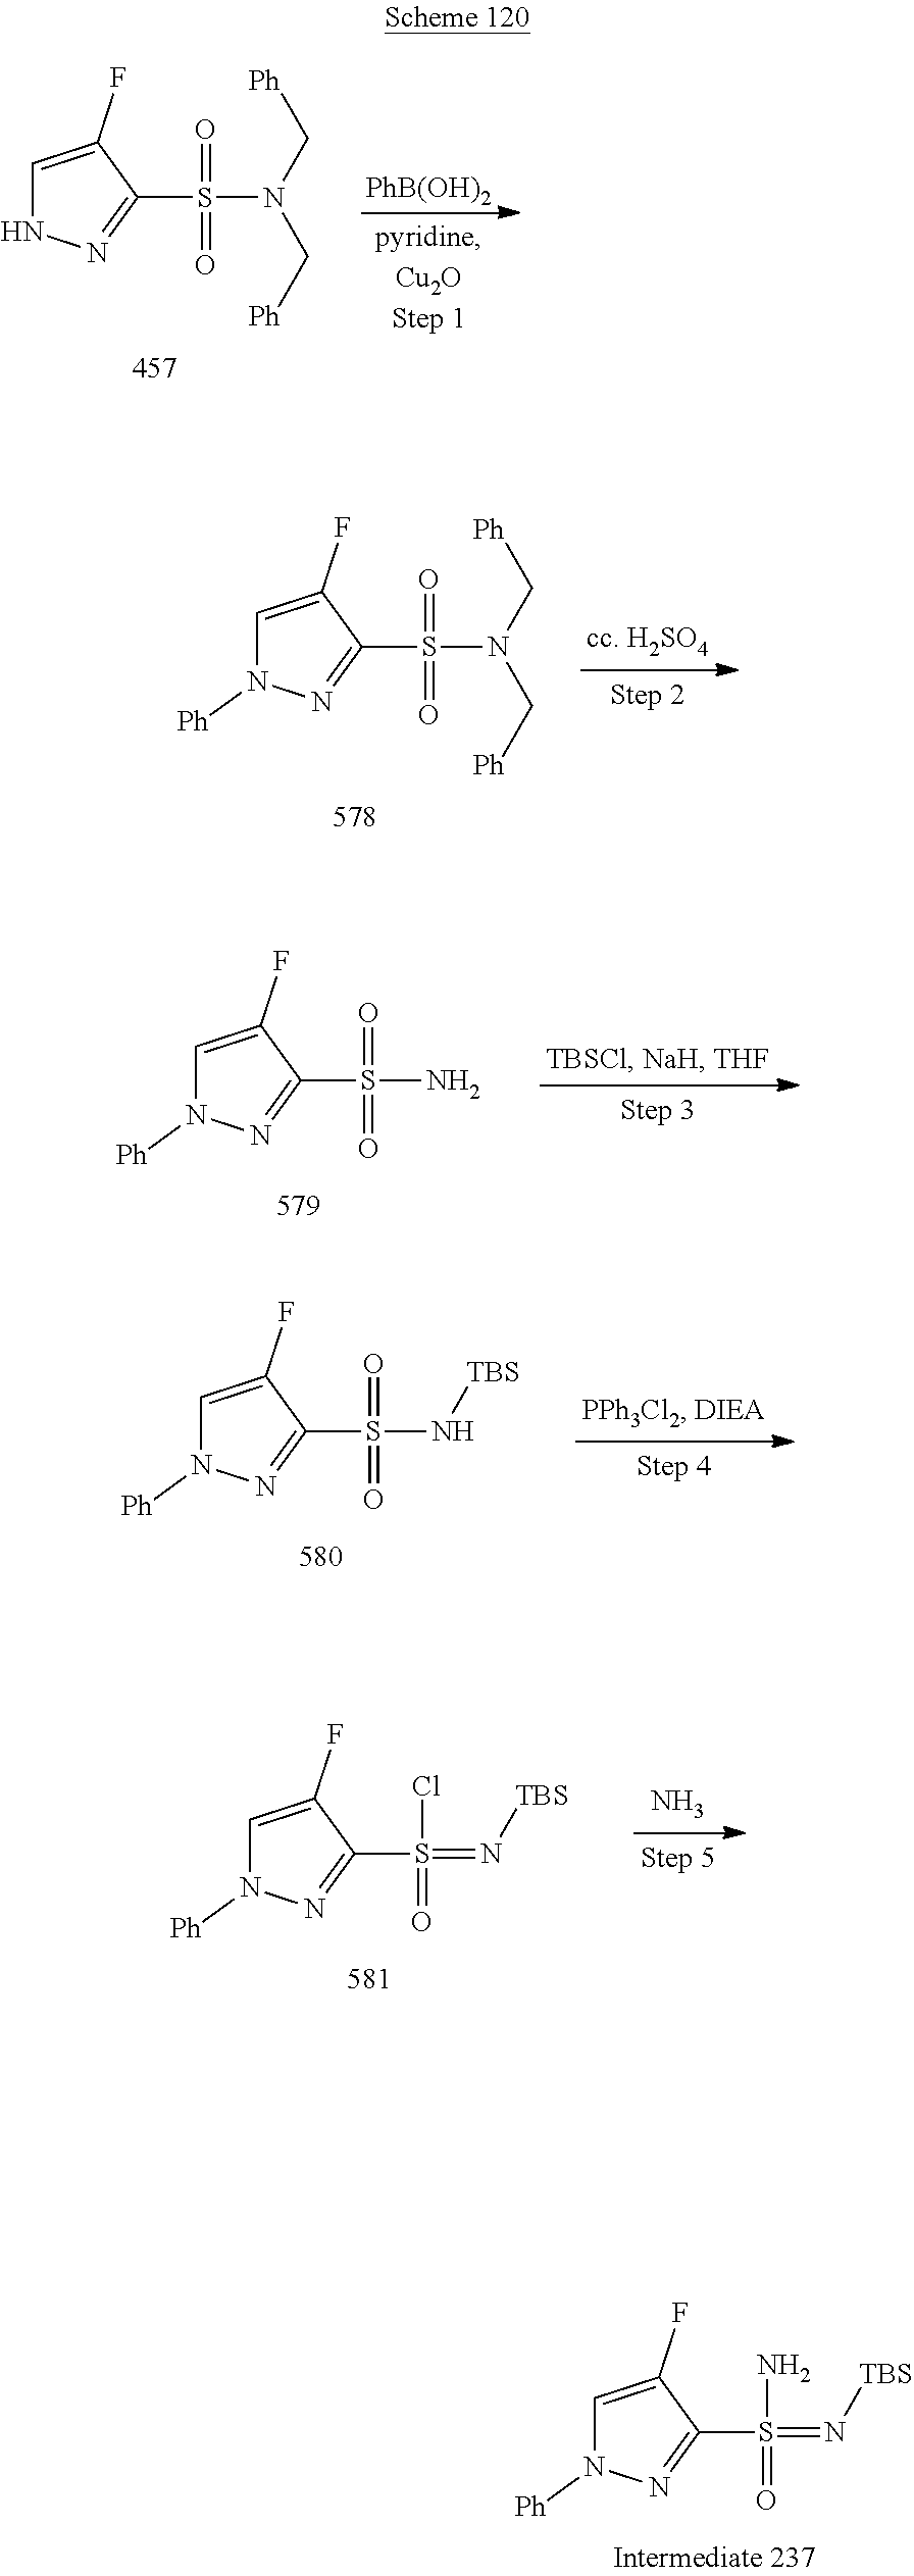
[PhB(OH)2].C1=C(F)C(S(N(C[Ph])C[Ph])(=O)=O)=NN1.C1=C(F)C(S(N)(=O)=O)=NN1[Ph].C1=C(F)C(S(N[TBS])(=O)=O)=NN1[Ph].C1=C(F)C(S(=N[TBS])(Cl)=O)=NN1[Ph].N.C1=C(F)C(S(=N[TBS])(N)=O)=NN1[Ph].C1=C(F)C(S(N(C[Ph])C[Ph])(=O)=O)=NN1[Ph]
